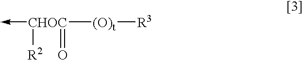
[CHOC](->C)([(O)t][R3])(=O)[R2]
